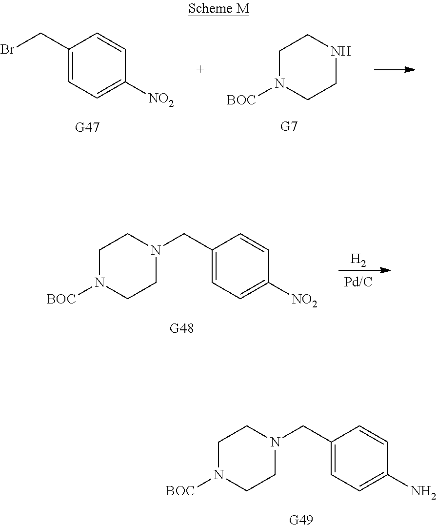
C1(N)=CC=C(CN2CCN([BOC])CC2)C=C1.[G49].C1([NO2])=CC=C(CBr)C=C1.[G47].[BOC]N1CCNCC1.[H2].C1([NO2])=CC=C(CN2CCN([BOC])CC2)C=C1.[G48]
